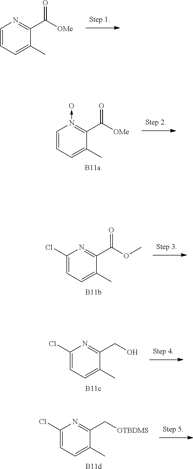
[B11d].C1(Cl)=CC=C(C)C(C[OTBDMS])=N1.[B11c].C1(Cl)=CC=C(C)C(CO)=N1.[B11b].C1(Cl)=CC=C(C)C(C(OC)=O)=N1.C1=CC=C(C)C(C([OMe])=O)=N1.[B11a].C1=CC=C(C)C(C([OMe])=O)=N1->O
